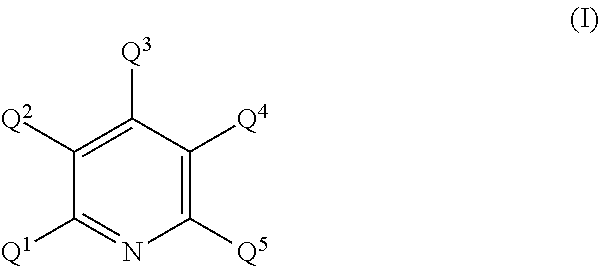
C1([Q2])=C([Q3])C([Q4])=C([Q5])N=C1[Q1]
